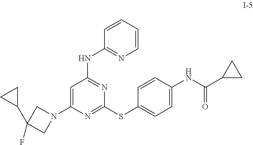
C1(SC2=CC=C(NC(C3CC3)=O)C=C2)=NC(N2CC(F)(C3CC3)C2)=CC(NC2=NC=CC=C2)=N1
